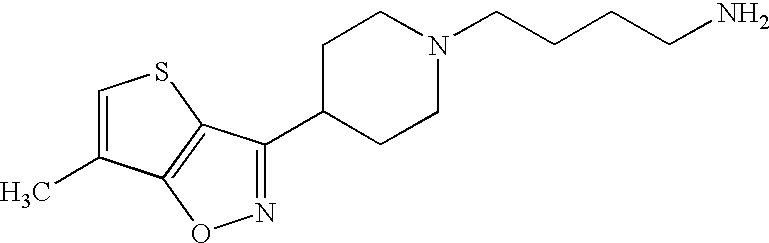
N1=C(C2CCN(CCCCN)CC2)C2=C(O1)C(C)=CS2
